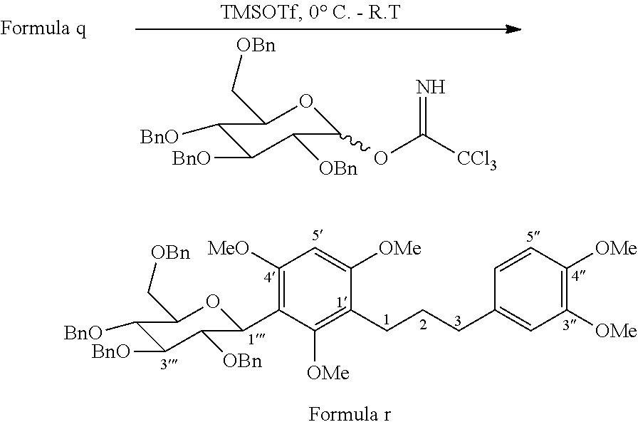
C1([BnO])C([BnO])C([OBn])C(OC([CCl3])=N)OC1C[OBn].C1([MeO])=C(C2C([OBn])C([BnO])C([BnO])C(C[OBn])O2)C([OMe])=C(CCCC2=CC([OMe])=C([OMe])C=C2)C([OMe])=C1
